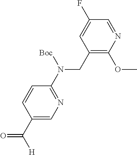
C1(CN(C2=NC=C(C([H])=O)C=C2)[Boc])=C(OC)N=CC(F)=C1
